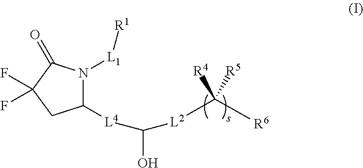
C1([L4]C([L2]C([R6])([R4])[R5])O)N([L1][R1])C(=O)C(F)(F)C1
